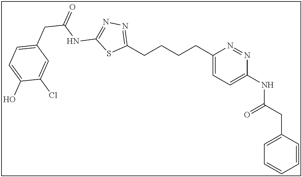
C1(CCCCC2=NN=C(NC(CC3=CC=C(O)C(Cl)=C3)=O)S2)=CC=C(NC(CC2=CC=CC=C2)=O)N=N1
